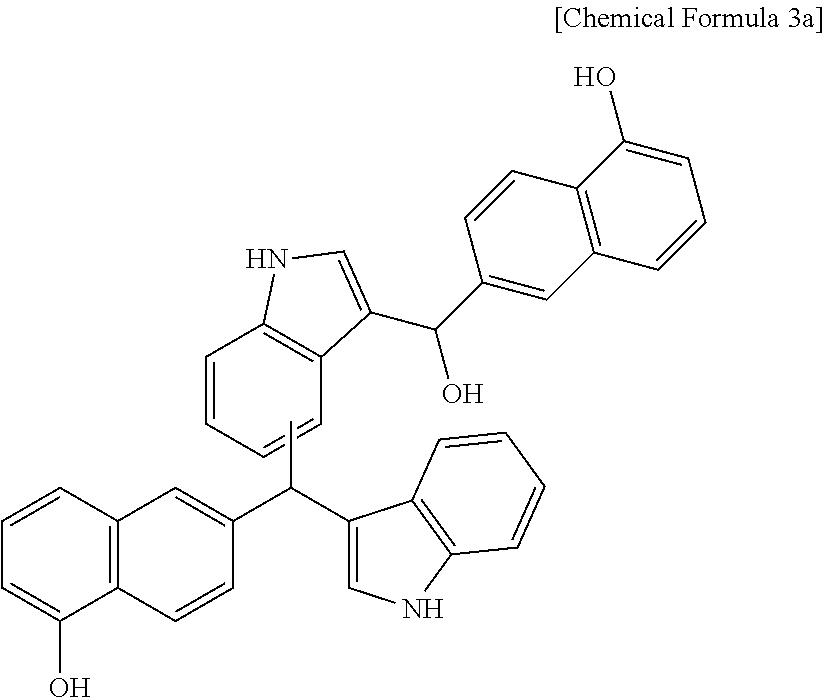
C12=C(C=CC=C1O)C=C(C(C1=CNC3=C1C=CC=C3)C)C=C2.C1=CC=CC2=C1NC=C2C(O)C1=CC2=C(C=C1)C(O)=CC=C2
